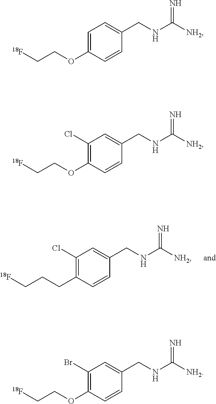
C1(Cl)=C(CCC[18F])C=CC(CNC([NH2])=N)=C1.C1=C(OCC[18F])C=CC(CNC([NH2])=N)=C1.C1(Cl)=C(OCC[18F])C=CC(CNC([NH2])=N)=C1.C1(Br)=C(OCC[18F])C=CC(CNC([NH2])=N)=C1
